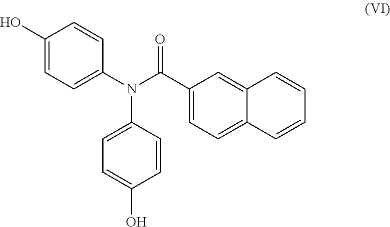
N(C1=CC=C(O)C=C1)(C1=CC=C(O)C=C1)C(C1=CC=C2C(=C1)C=CC=C2)=O
